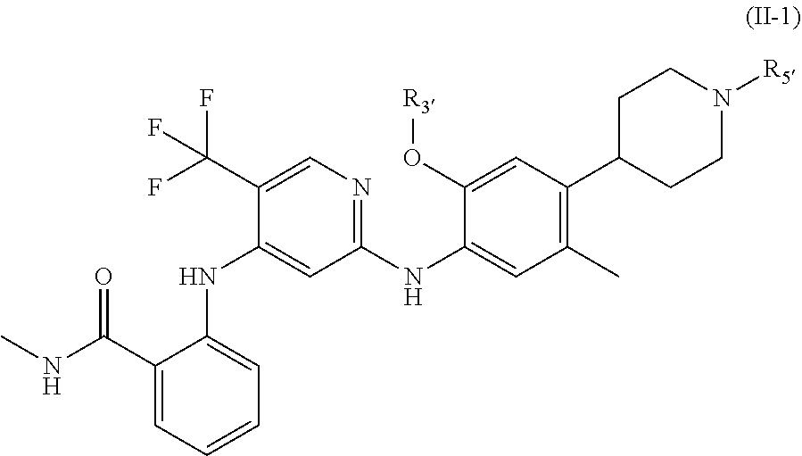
C1(C(NC)=O)=CC=CC=C1NC1=CC(NC2=CC(C)=C(C3CCN([R5])CC3)C=C2O[R3])=NC=C1C(F)(F)F
